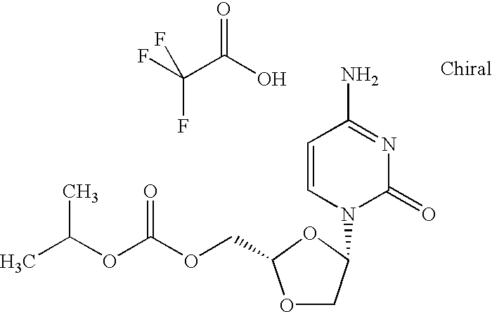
O=C(O)C(F)(F)F.CC(OC(OCC1OCC(N2C(=O)N=C(N)C=C2)O1)=O)C
